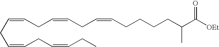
CCC=CCC=CCC=CCC=CCC=CCCCCC(C([OEt])=O)C
